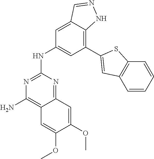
C1=C2C(=C(C3=CC4=C(C=CC=C4)S3)C=C1NC1=NC(N)=C3C(=N1)C=C(OC)C(OC)=C3)NN=C2
